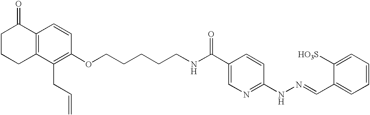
C1CCC2=C(C1=O)C=CC(OCCCCCNC(C1=CN=C(NN=CC3=CC=CC=C3[HO3S])C=C1)=O)=C2CC=C
